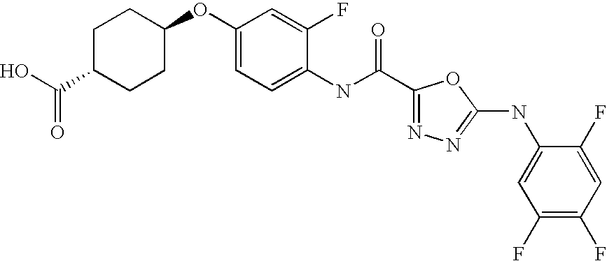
C1C(C(O)=O)CCC(OC2=CC=C(NC(=O)C3=NN=C(NC4=CC(F)=C(F)C=C4F)O3)C(F)=C2)C1
